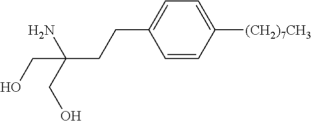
C1=CC([(CH2)7CH3])=CC=C1CCC(CO)(N)CO
